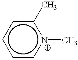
c1ccn(C)c(C)c1
